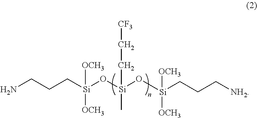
NCCC[Si](O[Si](O[Si](CCC[NH2])([OCH3])[OCH3])(C)CC[CF3])([OCH3])[OCH3]
